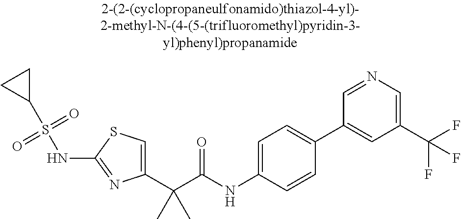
C1(C(C(NC2=CC=C(C3=CC(C(F)(F)F)=CN=C3)C=C2)=O)(C)C)=CSC(NS(C2CC2)(=O)=O)=N1
